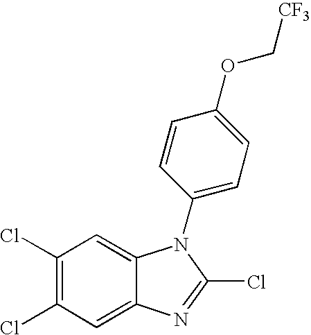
C1(Cl)=C(Cl)C=C2C(=C1)N(C1=CC=C(OC[CF3])C=C1)C(Cl)=N2
